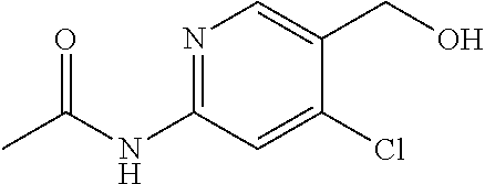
C1(Cl)=CC(NC(C)=O)=NC=C1CO
